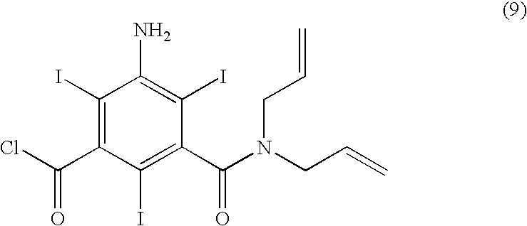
C1(I)=C(C(Cl)=O)C(I)=C(C(N(CC=C)CC=C)=O)C(I)=C1N
